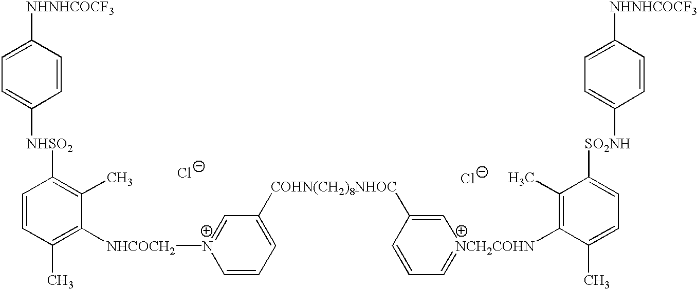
[NHNHCOCF3]C1=CC=C([NHSO2]C2=C(C)C([NHCOCH2][N+]3=CC([COHN(CH2)8NHOC]C4=C[NCH2COHN](C5=C(C)C([SO2NH]C6=CC=C([NHNHCOCF3])C=C6)=CC=C5C)=CC=C4)=CC=C3)=C(C)C=C2)C=C1.[Cl-].[Cl-]
